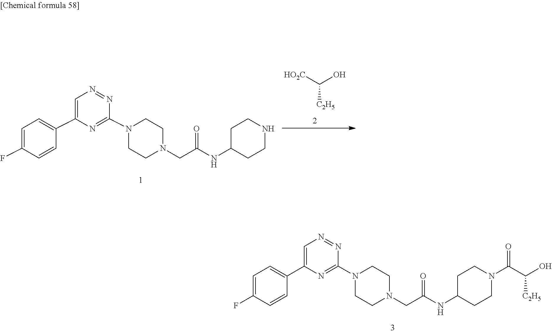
C1=C(F)C=CC(C2=CN=NC(N3CCN(CC(=O)NC4CCNCC4)CC3)=N2)=C1.[HO2C]C(O)[C2H5].C1=C(F)C=CC(C2=CN=NC(N3CCN(CC(=O)NC4CCN(C(C([C2H5])O)=O)CC4)CC3)=N2)=C1
